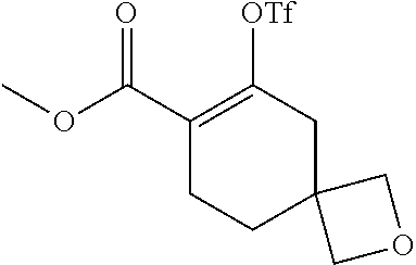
C1(C(OC)=O)=C([OTf])CC2(CC1)COC2
